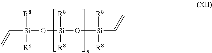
C=C[Si](O[Si](O[Si](C=C)([R8])[R8])([R8])[R8])([R8])[R8]
